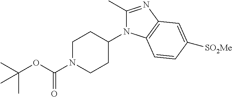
C1N(C(=O)OC(C)(C)C)CCC(N2C(C)=NC3=C2C=CC([SO2Me])=C3)C1
